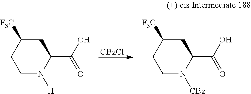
C1C([F3C])CCN([H])C1C(O)=O.C1C([F3C])CCN([CBz])C1C(O)=O.[CBzCl]
